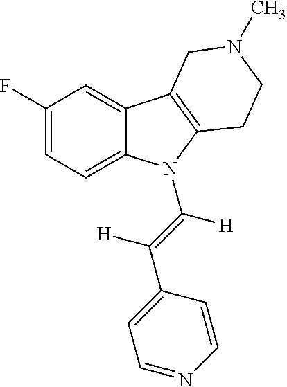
C1(F)=CC=C2C(=C1)C1=C(N2C(=C([H])C2=CC=NC=C2)[H])CCN(C)C1
